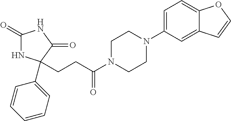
C1(=O)NC(C2=CC=CC=C2)(CCC(N2CCN(C3=CC=C4C(=C3)C=CO4)CC2)=O)C(=O)N1
